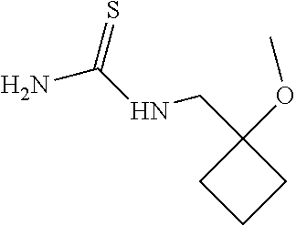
C1CCC1(CNC(N)=S)OC
